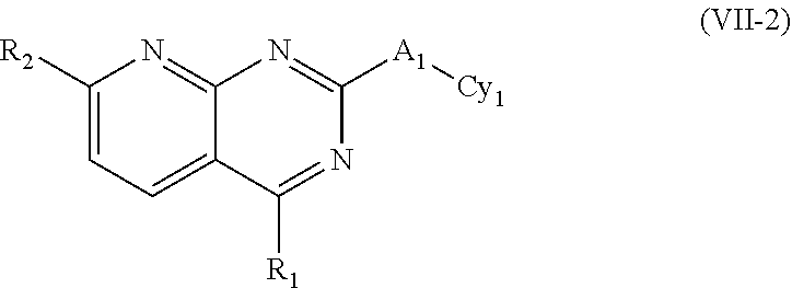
C1([R2])=CC=C2C(=N1)N=C([A1][Cy1])N=C2[R1]
